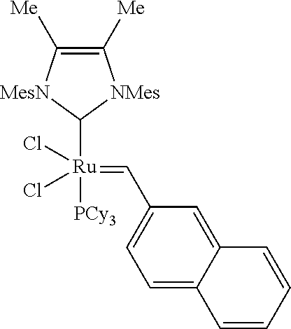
[Ru](=CC1=CC=C2C(=C1)C=CC=C2)(Cl)(Cl)(C1[NMes]C([Me])=C([Me])[MesN]1)[PCy3]
